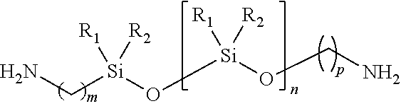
NC[Si](O[Si](OCN)([R1])[R2])([R1])[R2]
